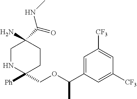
C1(COC(C2=CC([CF3])=CC([CF3])=C2)C)([Ph])CCC(N)(C(NC)=O)CN1
